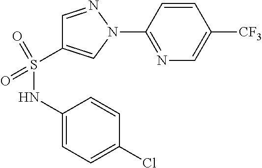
C1=NN(C2=NC=C([CF3])C=C2)C=C1S(NC1=CC=C(Cl)C=C1)(=O)=O
